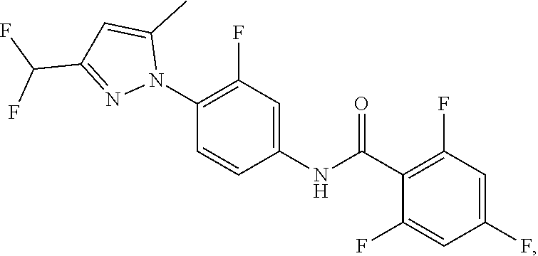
N1(C2=C(F)C=C(NC(C3=C(F)C=C(F)C=C3F)=O)C=C2)C(C)=CC(C(F)F)=N1
